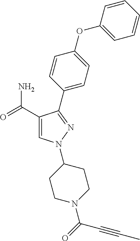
C1(C(=O)N)=CN(C2CCN(C(=O)C#CC)CC2)N=C1C1=CC=C(OC2=CC=CC=C2)C=C1
